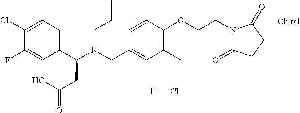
N(CC1=CC(C)=C(OCCN2C(=O)CCC2=O)C=C1)(C(C1=CC=C(Cl)C(F)=C1)CC(=O)O)CC(C)C.[H]Cl
